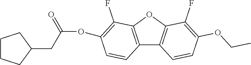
C12=C(OC3=C1C=CC(OCC)=C3F)C(F)=C(OC(=O)CC1CCCC1)C=C2
